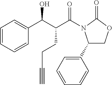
C1(C2=CC=CC=C2)COC(=O)N1C(C(C(C1=CC=CC=C1)O)CCC#C)=O
